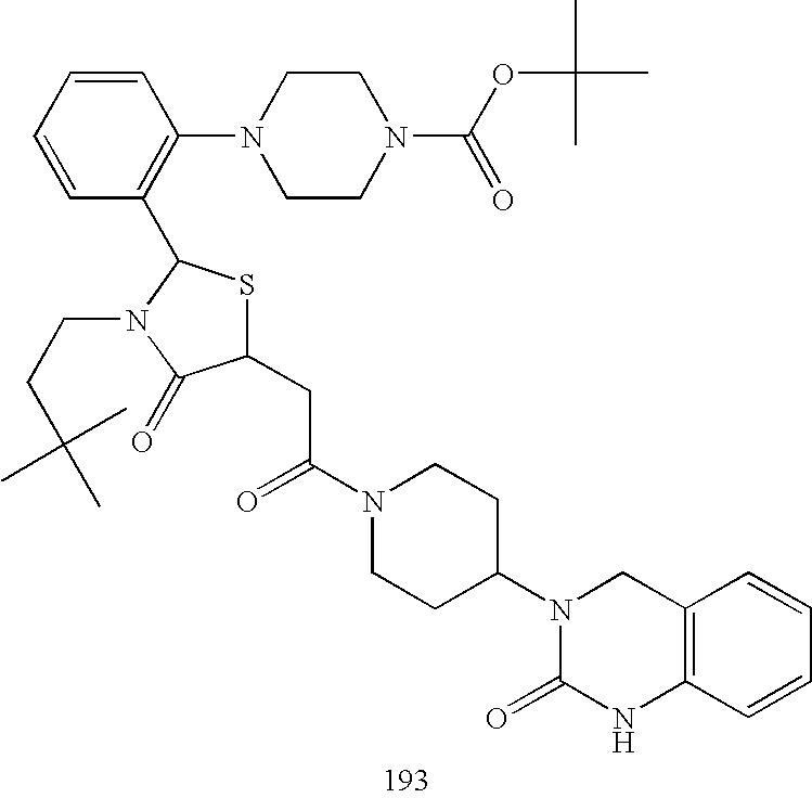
C1(CC(N2CCC(N3C(=O)NC4=C(C3)C=CC=C4)CC2)=O)SC(C2=C(N3CCN(C(OC(C)(C)C)=O)CC3)C=CC=C2)N(CCC(C)(C)C)C1=O
